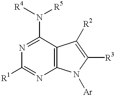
N1=C(N([R4])[R5])C2=C(N=C1[R1])N([Ar])C([R3])=C2[R2]
